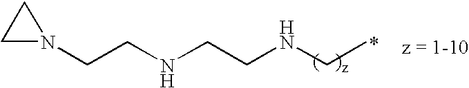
N1(CCNCCNCC)CC1
